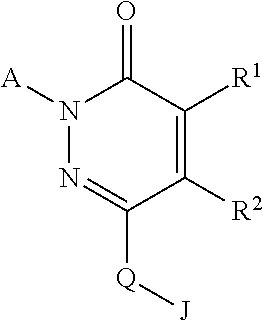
N1([A])N=C([Q][J])C([R2])=C([R1])C1=O
